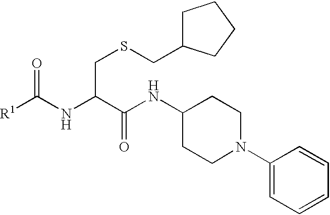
[R1]C(NC(C(NC1CCN(C2=CC=CC=C2)CC1)=O)CSCC1CCCC1)=O
